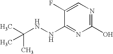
N(C1=NC(O)=NC=C1F)NC(C)(C)C
